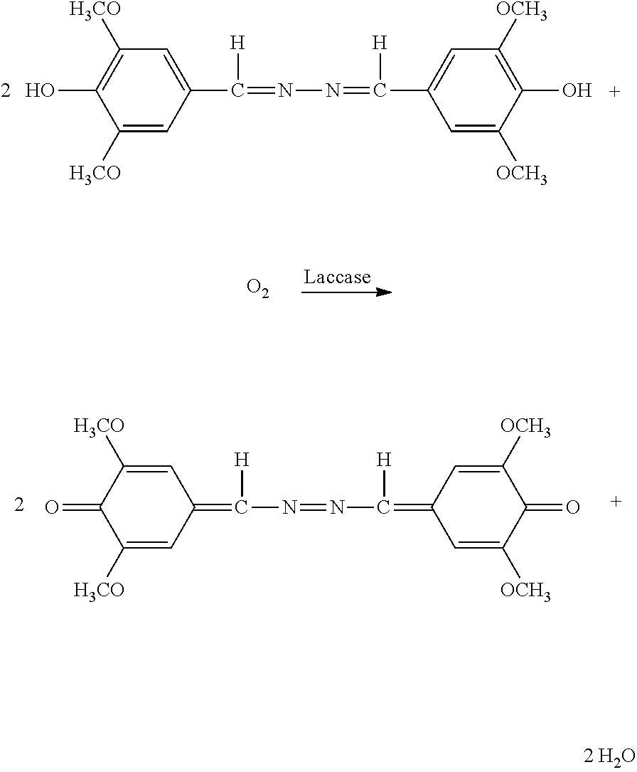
C1([H3CO])=CC(C(=NN=C(C2=CC([OCH3])=C(O)C([OCH3])=C2)[H])[H])=CC([H3CO])=C1O.[O2].C1([H3CO])=CC(=C(N=NC(=C2C=C([OCH3])C(=O)C([OCH3])=C2)[H])[H])C=C([H3CO])C1=O
